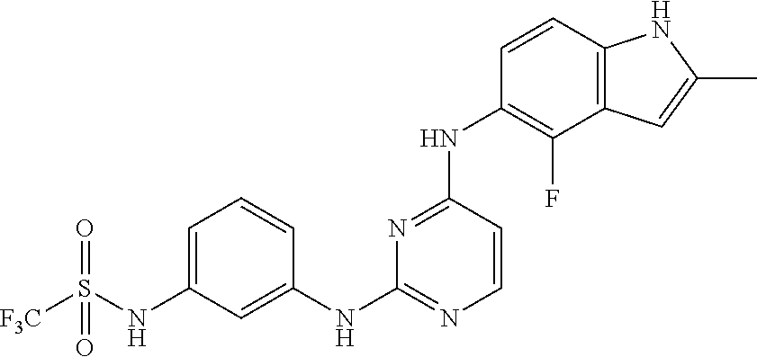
C1(NS([F3C])(=O)=O)=CC=CC(NC2=NC=CC(NC3=C(F)C4=C(C=C3)NC(C)=C4)=N2)=C1
